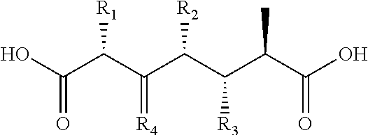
C(C(C(C(C(C(C(O)=O)C)[R3])[R2])=[R4])[R1])(O)=O
